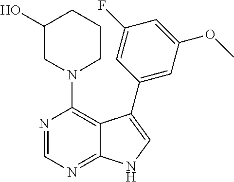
N1(C2=C3C(=NC=N2)NC=C3C2=CC(OC)=CC(F)=C2)CCCC(O)C1
